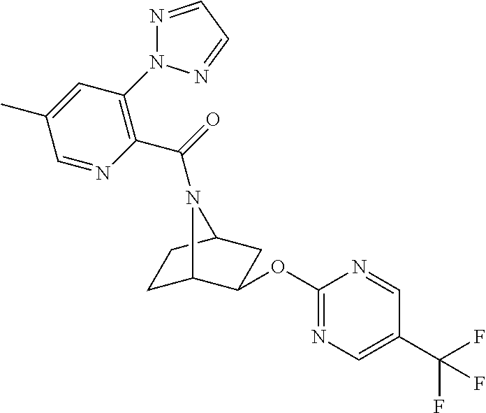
C1C2N(C(=O)C3=C(N4N=CC=N4)C=C(C)C=N3)C(CC2OC2=NC=C(C(F)(F)F)C=N2)C1
